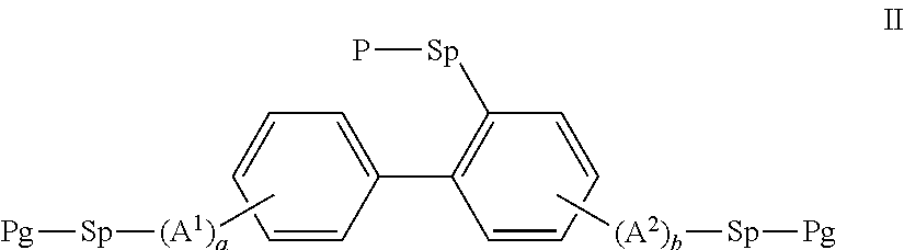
C1=CC=CC=C1C1=C([Sp]P)C=CC=C1.C[(A2)b][Sp][Pg].[Pg][Sp][(A1)a]C
